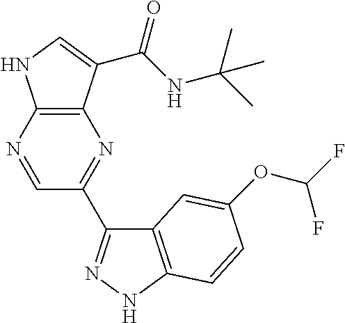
C12=C(C(C(NC(C)(C)C)=O)=CN1)N=C(C1=NNC3=C1C=C(OC(F)F)C=C3)C=N2
